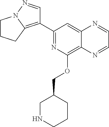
C1(C2=C3N(N=C2)CCC3)=NC(OCC2CNCCC2)=C2C(=C1)N=CC=N2
